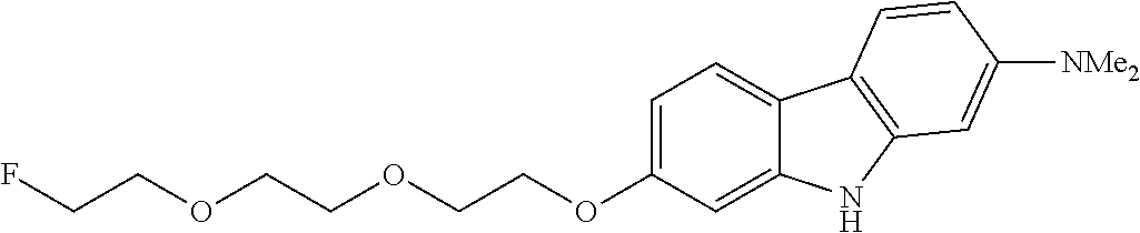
C1(OCCOCCOCCF)=CC=C2C(=C1)NC1=C2C=CC([NMe2])=C1
